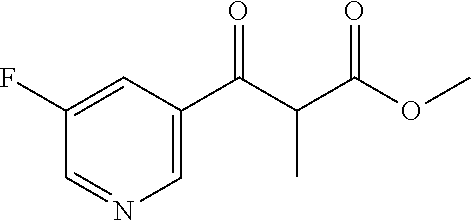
C1=C(C(C(C(OC)=O)C)=O)C=C(F)C=N1
